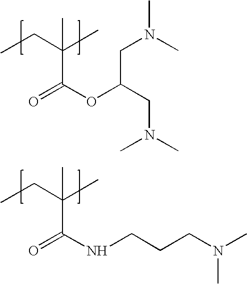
O=C(OC(CN(C)C)CN(C)C)C(C)(CC)C.O=C(NCCCN(C)C)C(C)(CC)C
